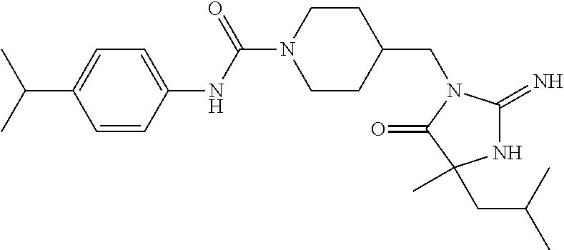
C1=C(C(C)C)C=CC(NC(=O)N2CCC(CN3C(=O)C(C)(CC(C)C)NC3=N)CC2)=C1
